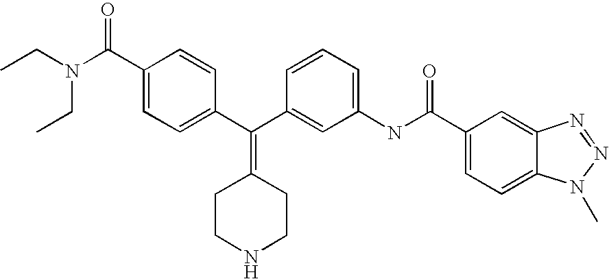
CCN(CC)C(C1=CC=C(C(C2=CC(NC(C3=CC=C4C(=C3)N=NN4C)=O)=CC=C2)=C2CCNCC2)C=C1)=O
